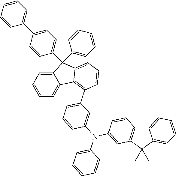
C12=CC=CC=C1C1=C(C3=CC=CC(N(C4=CC5=C(C6=CC=CC=C6C5(C)C)C=C4)C4=CC=CC=C4)=C3)C=CC=C1C2(C1=CC=CC=C1)C1=CC=C(C2=CC=CC=C2)C=C1
